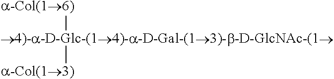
[a-Col(16)][4)-a-D-Glc-(14)-a-D-Gal-(13)-b-D-GlcNAc-(1][a-Col(13)]
